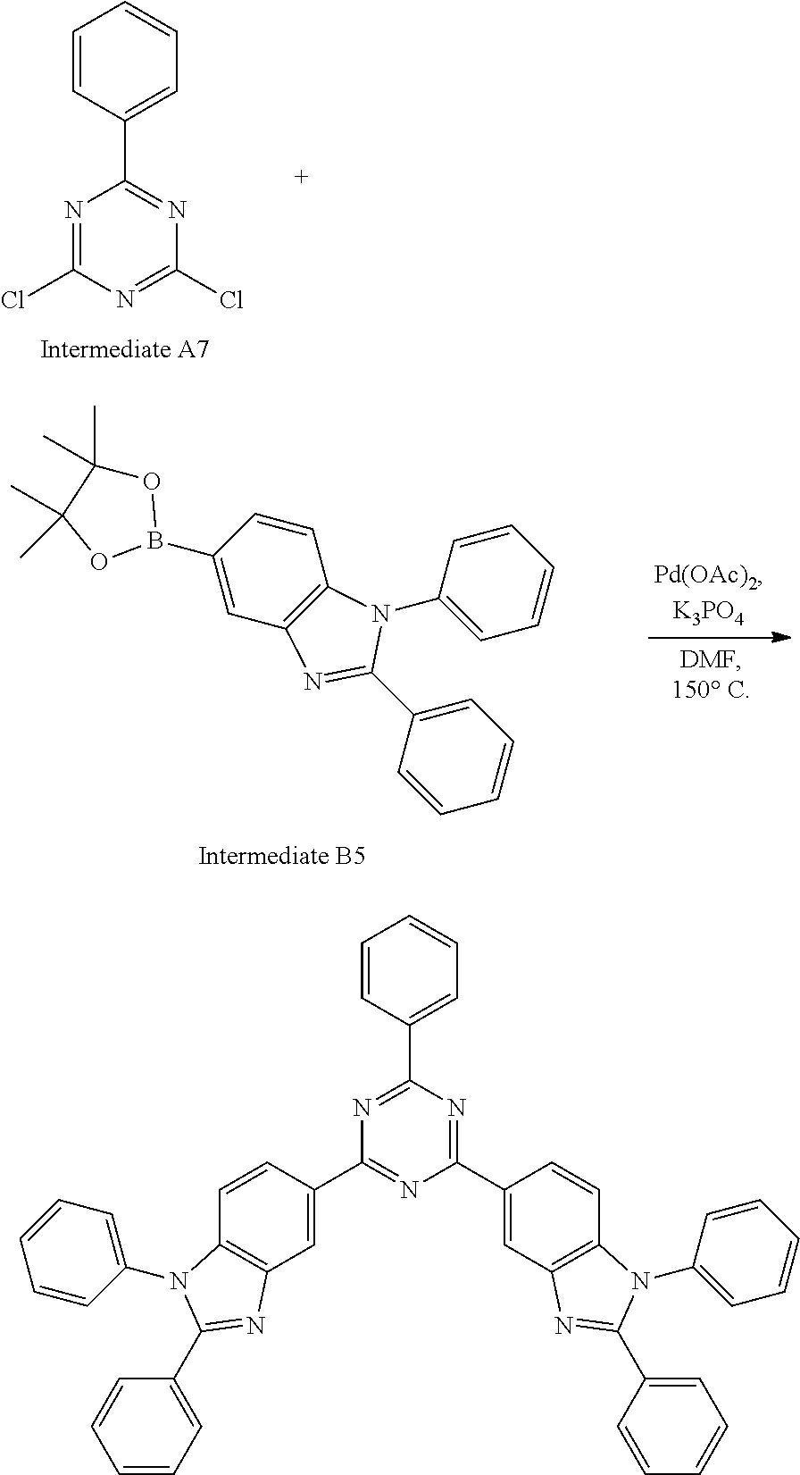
N1=C(Cl)N=C(Cl)N=C1C1=CC=CC=C1.O1C(C)(C)C(C)(C)OB1C1=CC2=C(C=C1)N(C1=CC=CC=C1)C(C1=CC=CC=C1)=N2.N1=C(C2=CC=CC=C2)N=C(C2=CC3=C(C=C2)N(C2=CC=CC=C2)C(C2=CC=CC=C2)=N3)N=C1C1=CC2=C(C=C1)N(C1=CC=CC=C1)C(C1=CC=CC=C1)=N2
